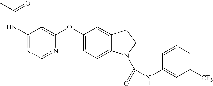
C1(NC(=O)C)=NC=NC(OC2=CC=C3C(=C2)CCN3C(=O)NC2=CC([CF3])=CC=C2)=C1
